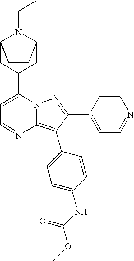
C12CC(C3=CC=NC4=C(C5=CC=C(NC(OC)=O)C=C5)C(C5=CC=NC=C5)=NN34)CC(N1CC)CC2
